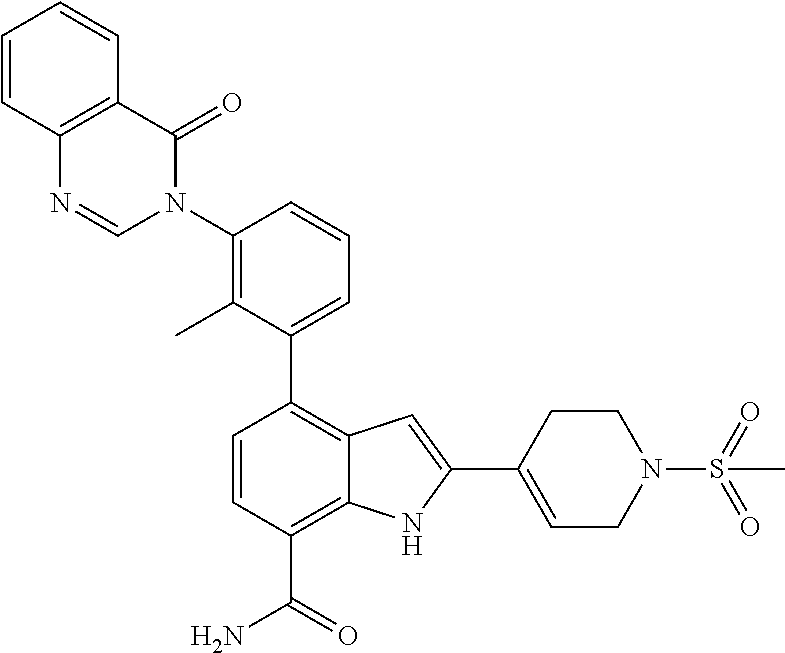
C1=CC(C(N)=O)=C2C(=C1C1=CC=CC(N3C(=O)C4=C(N=C3)C=CC=C4)=C1C)C=C(C1=CCN(S(=O)(C)=O)CC1)N2
